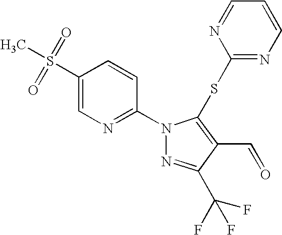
C1(S(=O)(=O)C)=CN=C(N2N=C(C(F)(F)F)C(C=O)=C2SC2=NC=CC=N2)C=C1
